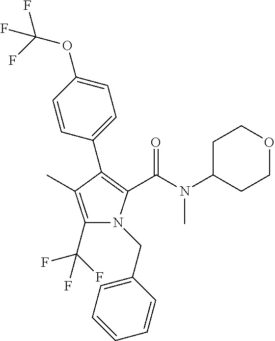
C1(C2=C(C(N(C3CCOCC3)C)=O)N(CC3=CC=CC=C3)C(C(F)(F)F)=C2C)=CC=C(OC(F)(F)F)C=C1
